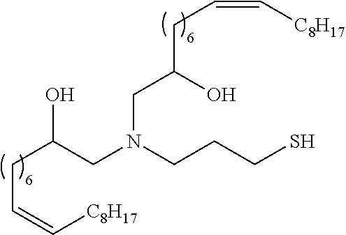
C(C(CN(CCCS)CC(CC=C[C8H17])O)O)C=C[C8H17]
